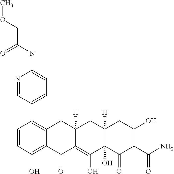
C1=CC(O)=C2C(=C1C1=CC=C(NC(COC)=O)N=C1)CC1([H])C(=C(O)C3(O)C([H])(C1)CC(O)=C(C(N)=O)C3=O)C2=O
